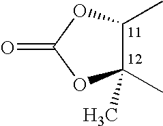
C1(C)(C)C(C)OC(=O)O1
